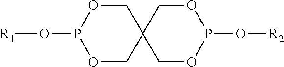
C1OP(O[R1])OCC12COP(O[R2])OC2
